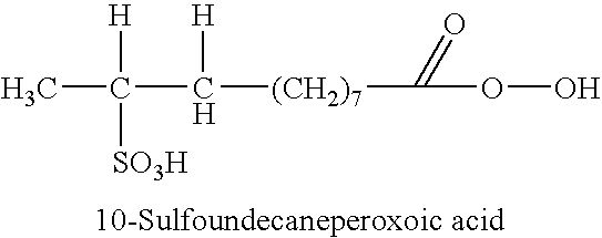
CC(C([H])[(CH2)7]C(OO)=O)([H])[SO3H]
